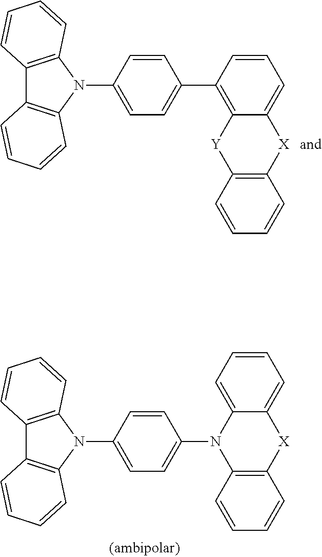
C12=C(N(C3=CC=C(C4=C5C(=CC=C4)[X]C4=C([Y]5)C=CC=C4)C=C3)C3=C1C=CC=C3)C=CC=C2.C12=C(N(C3=CC=C(N4C5=CC=CC=C5[X]C5=C4C=CC=C5)C=C3)C3=C1C=CC=C3)C=CC=C2
